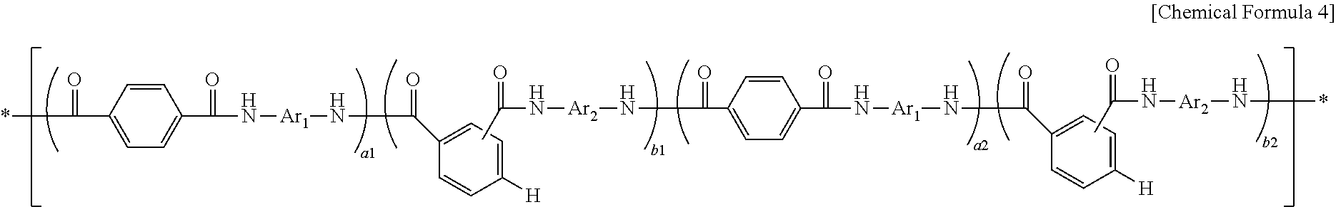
C1(C(*)=O)=CC=C(C(N[Ar1]NC(C2=CC=C([H])C=C2)=O)=O)C=C1.CC(N[Ar2]NC(C1=CC=C(C(N[Ar1]NC(C2=CC=C([H])C=C2)=O)=O)C=C1)=O)=O.CC(N[Ar2]N*)=O
